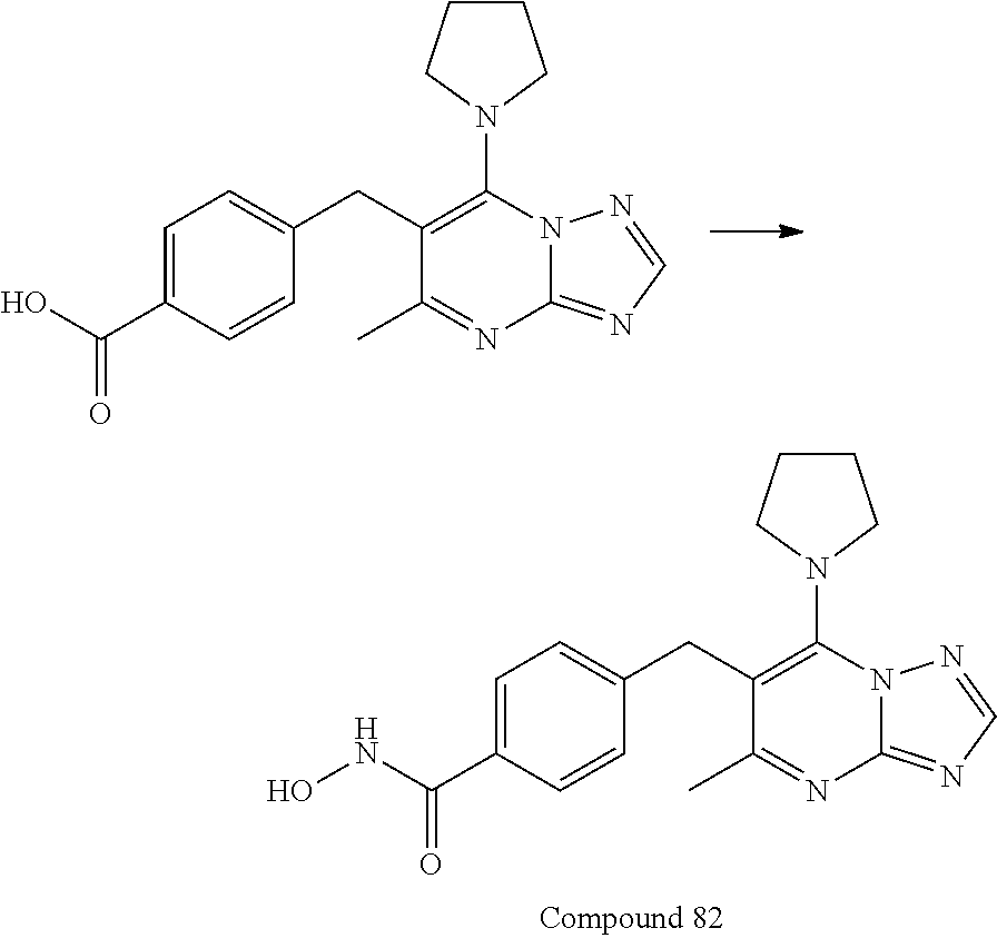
C1(C(NO)=O)=CC=C(CC2=C(N3CCCC3)N3C(=NC=N3)N=C2C)C=C1.C1(C(O)=O)=CC=C(CC2=C(N3CCCC3)N3C(=NC=N3)N=C2C)C=C1
